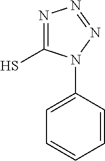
N1=C(S)N(C2=CC=CC=C2)N=N1
